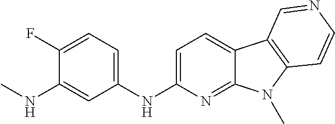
N(C1=CC=C2C(=N1)N(C)C1=C2C=NC=C1)C1=CC=C(F)C(NC)=C1
